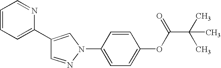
C1=NN(C2=CC=C(OC(=O)C(C)(C)C)C=C2)C=C1C1=CC=CC=N1
